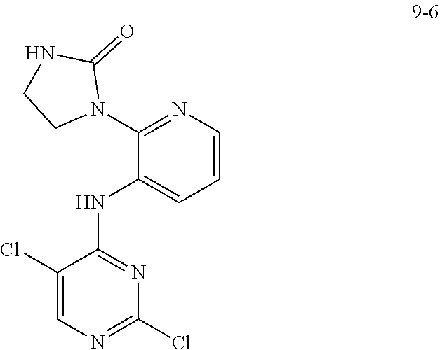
C1=CN=C(N2C(=O)NCC2)C(NC2=NC(Cl)=NC=C2Cl)=C1
